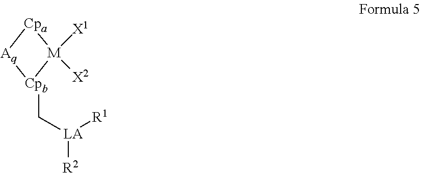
[Cpa]1[Aq][Cpb](C[LA]([R2])[R1])[M]1([X1])[X2]
